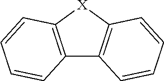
C12=C([X]C3=C1C=CC=C3)C=CC=C2
